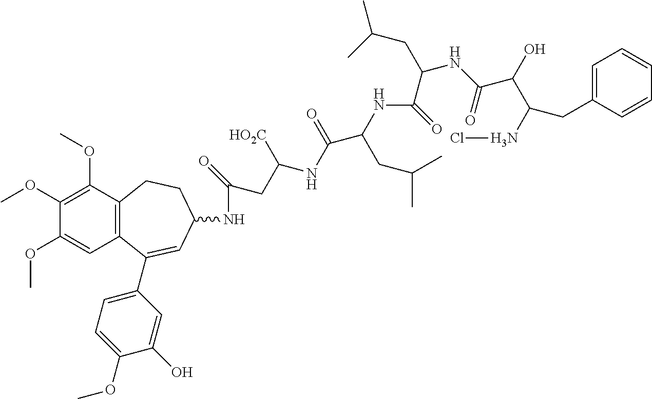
C1(OC)=C(OC)C2=C(C=C1OC)C(C1=CC=C(OC)C(O)=C1)=CC(NC(=O)CC([HO2C])NC(C(CC(C)C)NC(=O)C(CC(C)C)NC(=O)C(O)C(NCl)CC1=CC=CC=C1)=O)CC2
